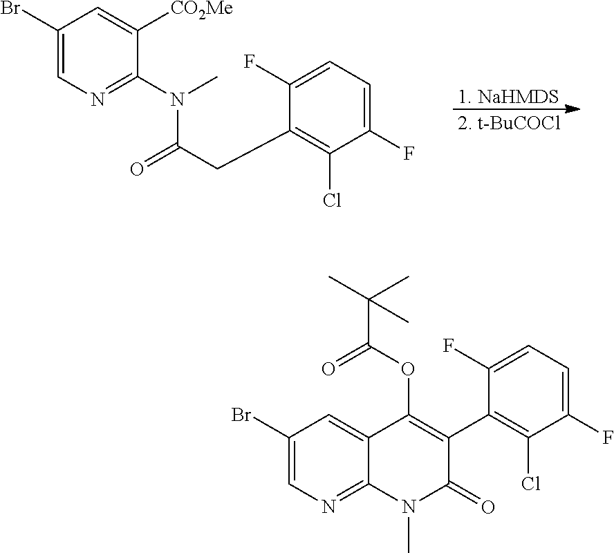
C1(Br)=CN=C(N(C(CC2=C(Cl)C(F)=CC=C2F)=O)C)C([CO2Me])=C1.[1. NaHMDS].[2. t-BuCOCl].C1(Br)=CN=C2C(=C1)C(OC(C(C)(C)C)=O)=C(C1=C(Cl)C(F)=CC=C1F)C(=O)N2C
